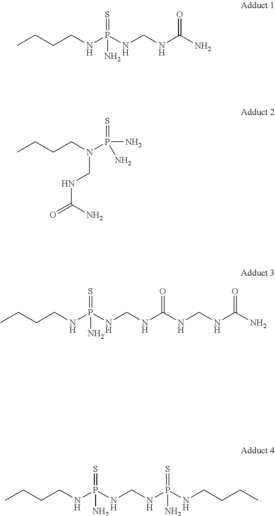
CCCCNP(NCNP(NCCCC)(=S)N)(=S)N.CCCCNP(NCNC(N)=O)(=S)N.CCCCN(P(N)(=S)N)CNC(=O)N.CCCCNP(NCNC(NCNC(N)=O)=O)(=S)N
